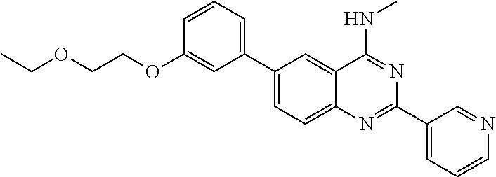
C1(C2=CC=CC(OCCOCC)=C2)=CC=C2C(=C1)C(NC)=NC(C1=CC=CN=C1)=N2
